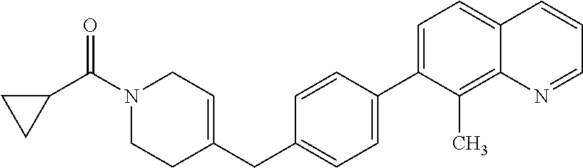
C1C(C(N2CC=C(CC3=CC=C(C4=CC=C5C(=C4C)N=CC=C5)C=C3)CC2)=O)C1
